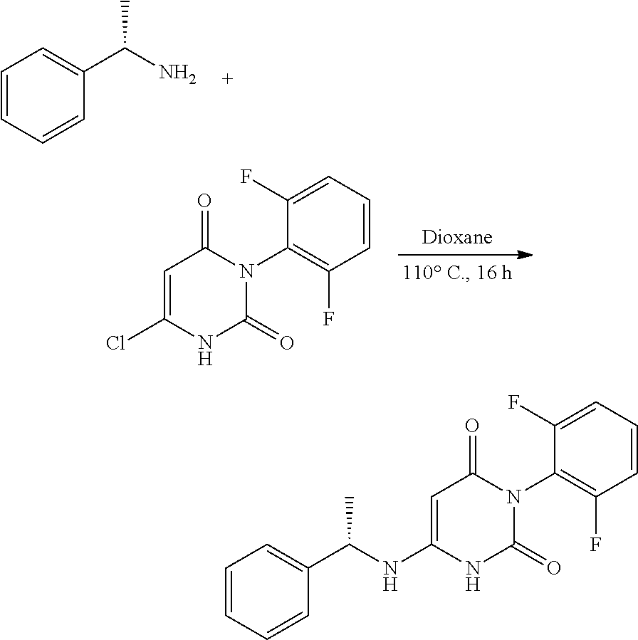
C1=CC=CC(C(N)C)=C1.C1=C(Cl)NC(=O)N(C2=C(F)C=CC=C2F)C1=O.C1=CC=CC(C(NC2=CC(=O)N(C3=C(F)C=CC=C3F)C(=O)N2)C)=C1
